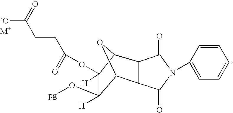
[M+].C12OC(C3C1C(=O)N(C1=CC=CC=C1)C3=O)C(OC(=O)CCC(=O)[-O])([H])C2(O[pg])[H]
